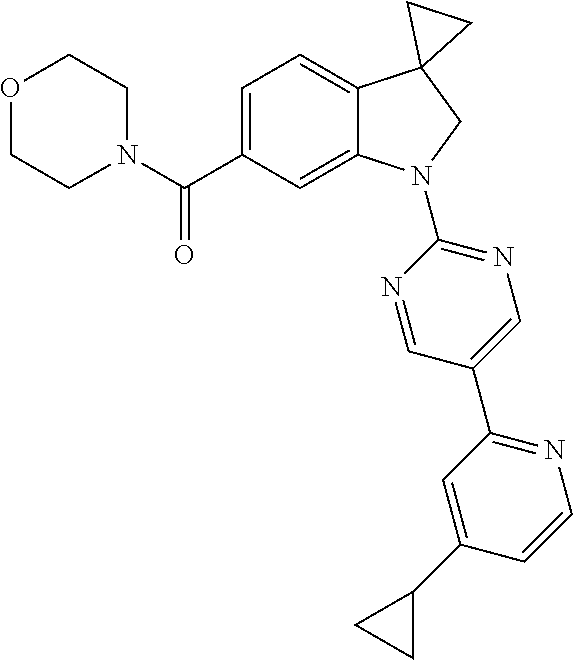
N1(C(C2=CC=C3C(=C2)N(C2=NC=C(C4=NC=CC(C5CC5)=C4)C=N2)CC32CC2)=O)CCOCC1
